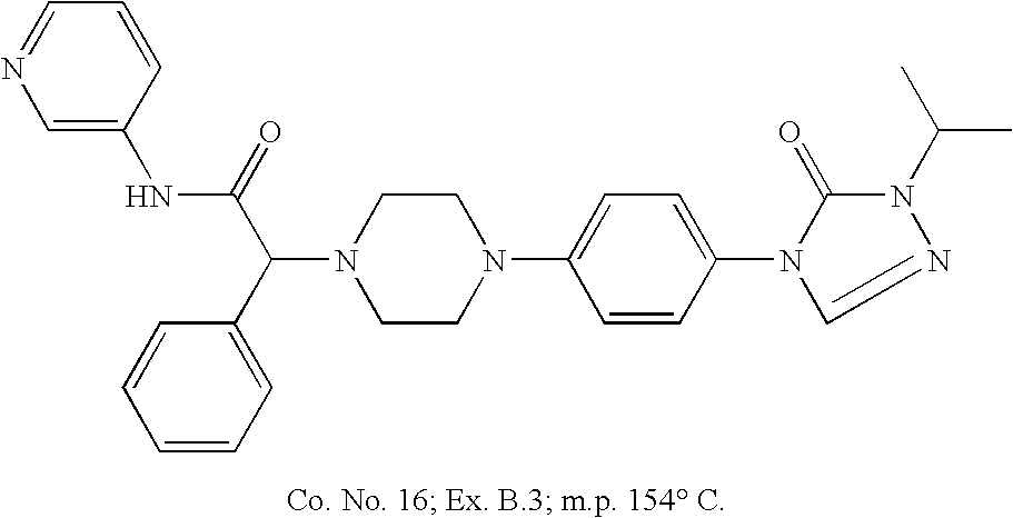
N1(C(C2=CC=CC=C2)C(NC2=CN=CC=C2)=O)CCN(C2=CC=C(N3C(=O)N(C(C)C)N=C3)C=C2)CC1
